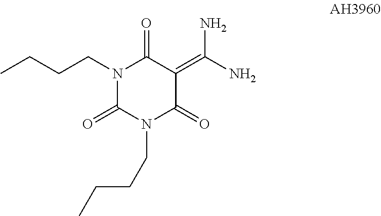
N1(CCCC)C(=O)N(CCCC)C(=O)C(=C(N)N)C1=O
